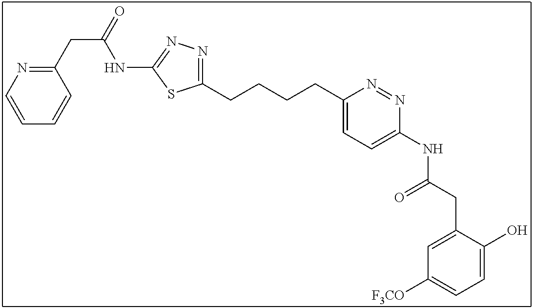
C1(CCCCC2=NN=C(NC(CC3=NC=CC=C3)=O)S2)=CC=C(NC(CC2=CC([F3CO])=CC=C2O)=O)N=N1
